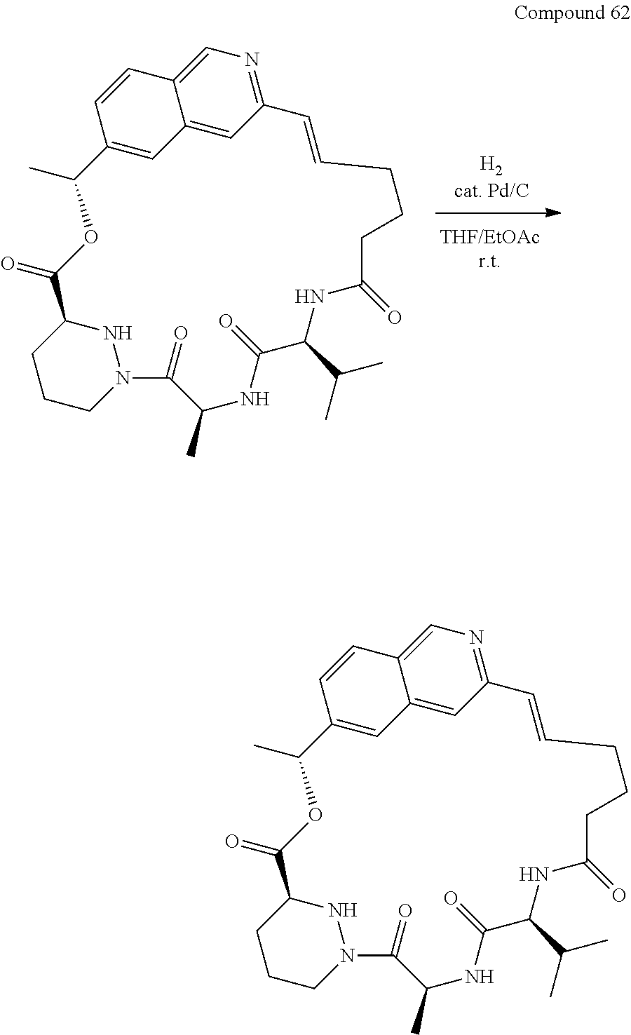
C1CCN2NC1C(=O)OC(C)C1=CC3=CC(=NC=C3C=C1)C=CCCCC(=O)NC(C(C)C)C(=O)NC(C)C2=O.C1CCN2NC1C(=O)OC(C)C1=CC3=CC(=NC=C3C=C1)C=CCCCC(=O)NC(C(C)C)C(=O)NC(C)C2=O
